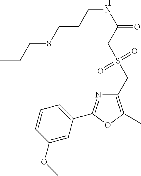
C1=CC(OC)=CC(C2=NC(CS(CC(NCCCSCCC)=O)(=O)=O)=C(C)O2)=C1
